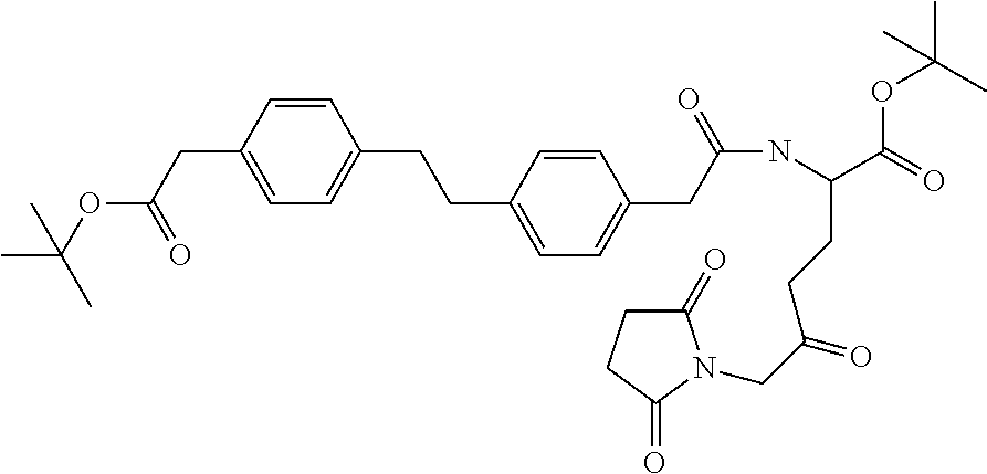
CC(OC(CC1=CC=C(CCC2=CC=C(CC(NC(C(=O)OC(C)(C)C)CCC(CN3C(=O)CCC3=O)=O)=O)C=C2)C=C1)=O)(C)C
